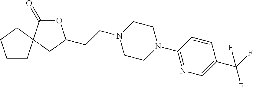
O1C(=O)C2(CC1CCN1CCN(C3=NC=C(C(F)(F)F)C=C3)CC1)CCCC2
